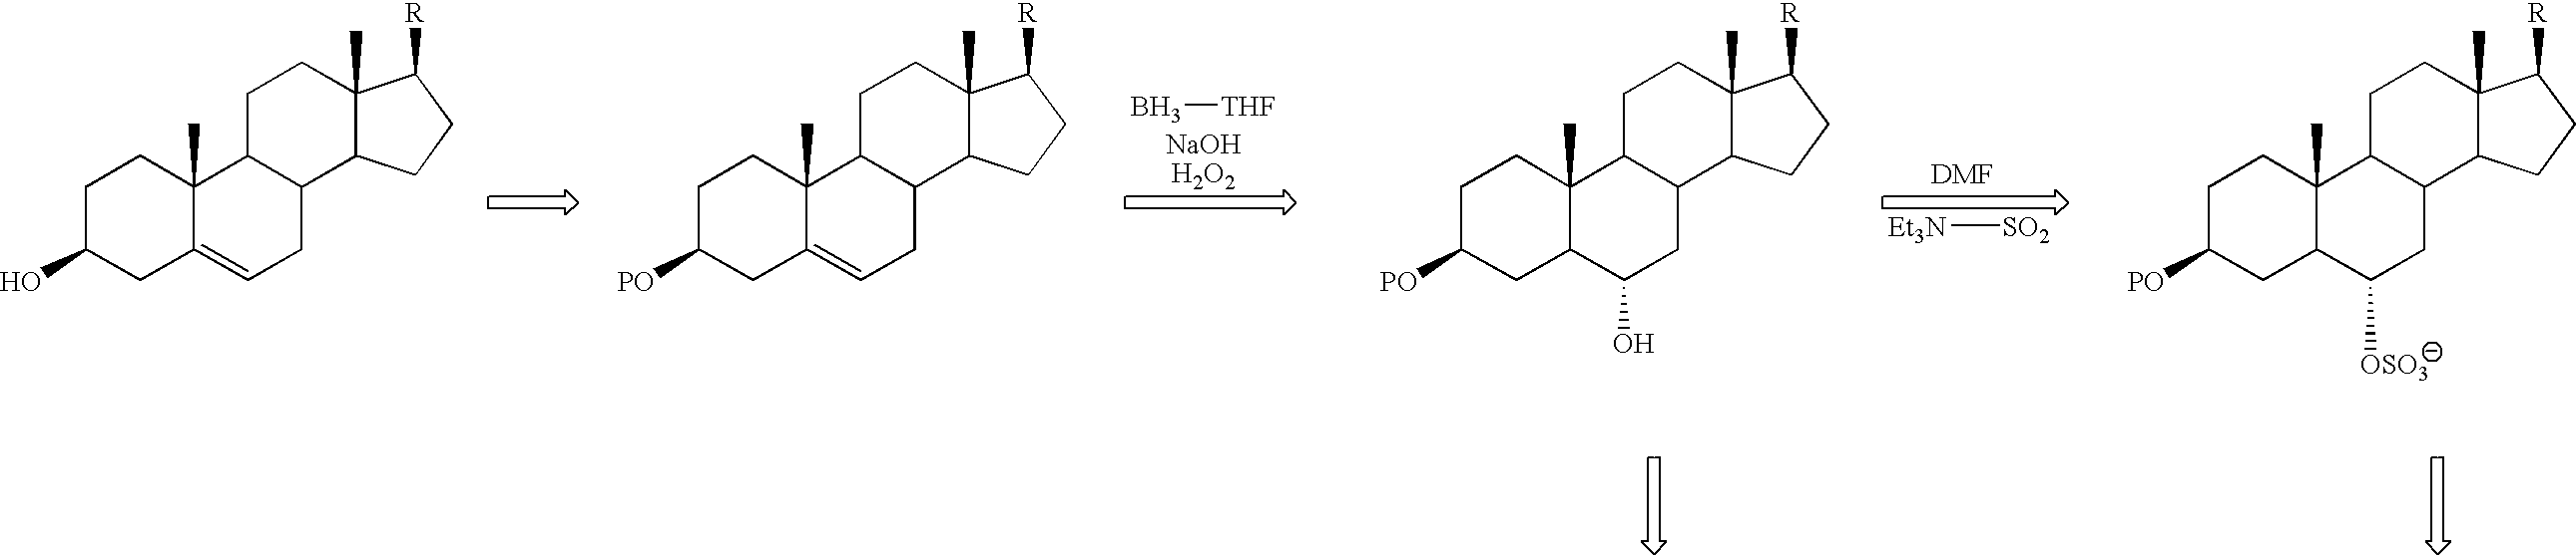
C1C(O)CC2=CCC3C(C2(C)C1)CCC1(C)C3CCC1[R].C1C([PO])CC2=CCC3C(C2(C)C1)CCC1(C)C3CCC1[R].C1C([PO])CC2C(C)(C1)C1C(CC2O)C2C(C)(CC1)C([R])CC2.C1C([PO])CC2C(C)(C1)C1C(CC2[OSO3])C2C(C)(CC1)C([R])CC2.[THF]B.[SO2][Et3N].[DMF]
